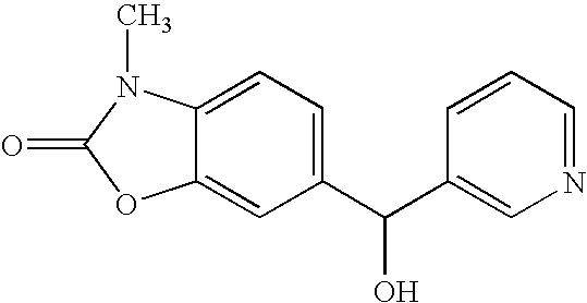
C12=CC(C(C3=CN=CC=C3)O)=CC=C1N(C)C(=O)O2
